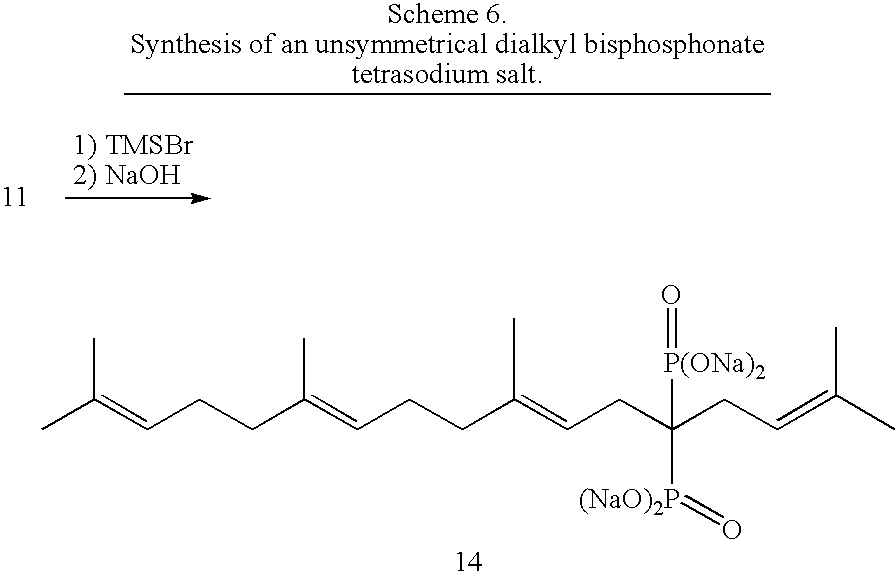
C(C(=CCC(CC=C(C)C)([P(ONa)2]=O)[(NaO)2P]=O)C)CC=C(CCC=C(C)C)C
